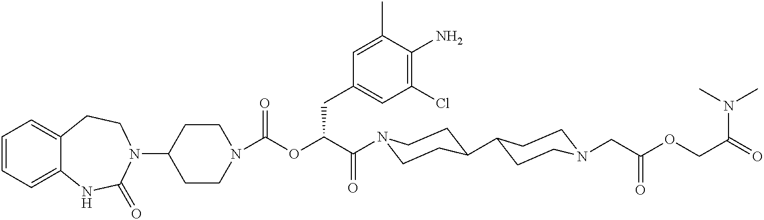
C1=CC=C2C(=C1)CCN(C1CCN(C(OC(C(=O)N3CCC(C4CCN(CC(OCC(=O)N(C)C)=O)CC4)CC3)CC3=CC(Cl)=C(N)C(C)=C3)=O)CC1)C(=O)N2
